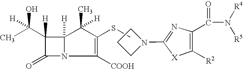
C1CN(C2=NC(C(N([R4])[R5])=O)=C([R2])[X]2)C1.C1([COOH])=C(SC)C([H])(C)C2([H])N1C(=O)C2(C(C)([H])O)[H]
